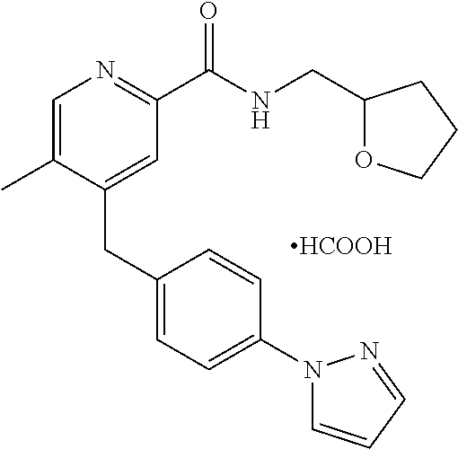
[HCOOH].C1=C(C)C(CC2=CC=C(N3C=CC=N3)C=C2)=CC(C(NCC2OCCC2)=O)=N1
